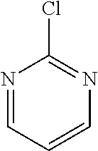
N1=CC=CN=C1Cl
